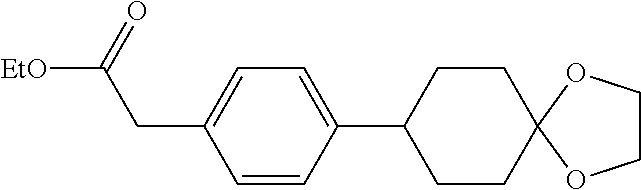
C1=CC(C2CCC3(CC2)OCCO3)=CC=C1CC([EtO])=O
